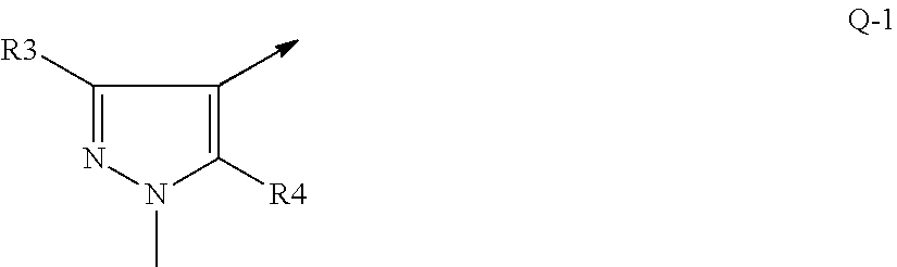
C1=C([R4])N(C)N=C1[R3]
